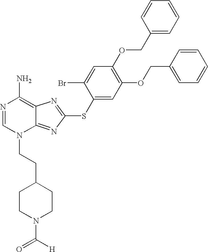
N1=CN(CCC2CCN(C([H])=O)CC2)C2=NC(SC3=CC(OCC4=CC=CC=C4)=C(OCC4=CC=CC=C4)C=C3Br)=NC2=C1N
